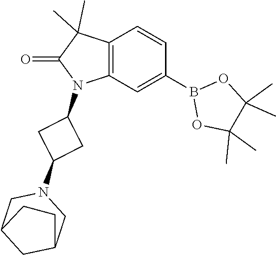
C12=C(C=C(B3OC(C)(C)C(C)(C)O3)C=C1)N(C1CC(N3CC4CC(C3)CC4)C1)C(=O)C2(C)C
